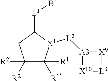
C1([R2])([R2])C([R1])([R1])[X1]([L2][A3]2[X10][L3][X9]2)C([L1][B1])C1
